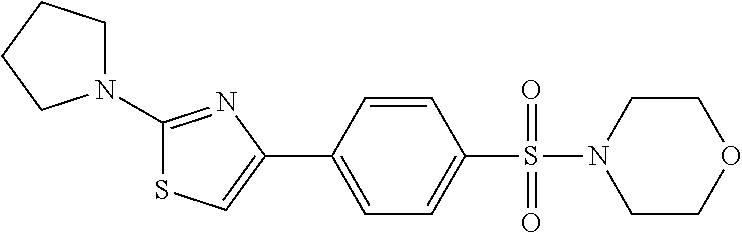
C1(N2CCCC2)=NC(C2=CC=C(S(=O)(=O)N3CCOCC3)C=C2)=CS1
